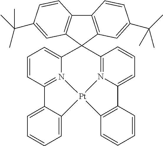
C12=N3C(=CC=C1)C1(C4=N5C(=CC=C4)C4=C(C=CC=C4)[Pt]35C3=CC=CC=C23)C2=C(C3=C1C=C(C(C)(C)C)C=C3)C=CC(C(C)(C)C)=C2
